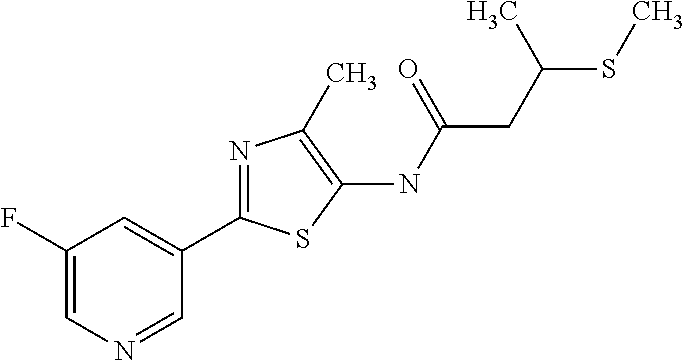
C1(F)=CN=CC(C2=NC(C)=C(NC(=O)CC(SC)C)S2)=C1
